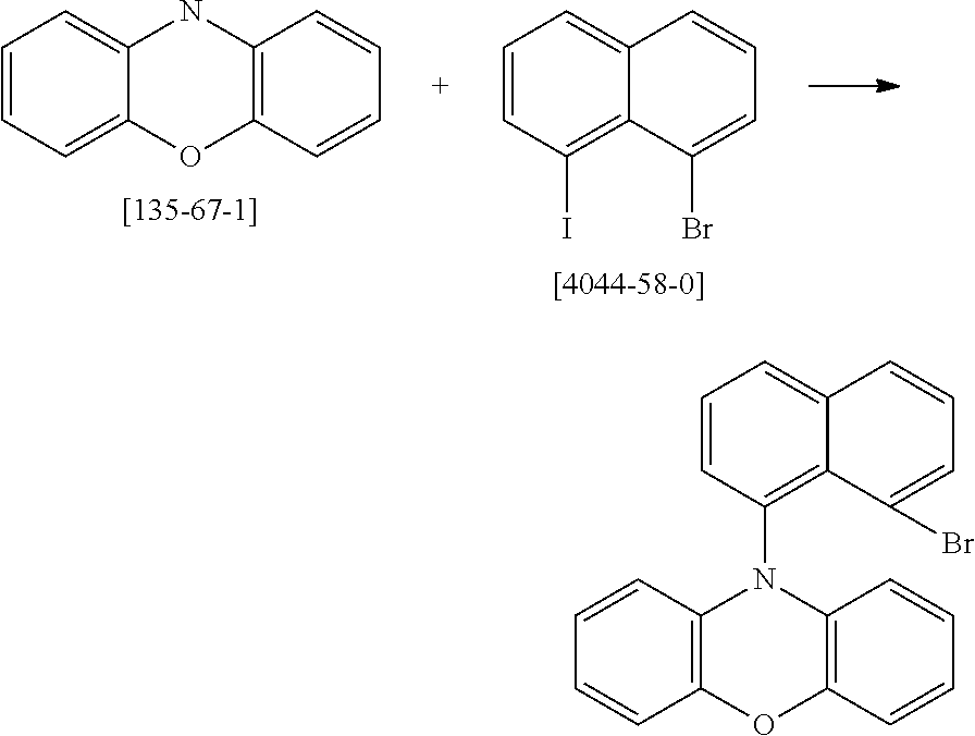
C1=CC(I)=C2C(=C1)C=CC=C2Br.C1=CC=C2C(=C1)NC1=C(O2)C=CC=C1.C12=C(N(C3=C4C(=CC=C3)C=CC=C4Br)C3=C(O1)C=CC=C3)C=CC=C2
